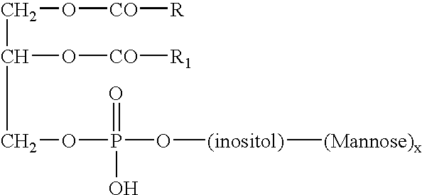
C(C(O[CO][R1])COP(O[(inositol)][(Mannose)x])(=O)O)O[CO][R]
